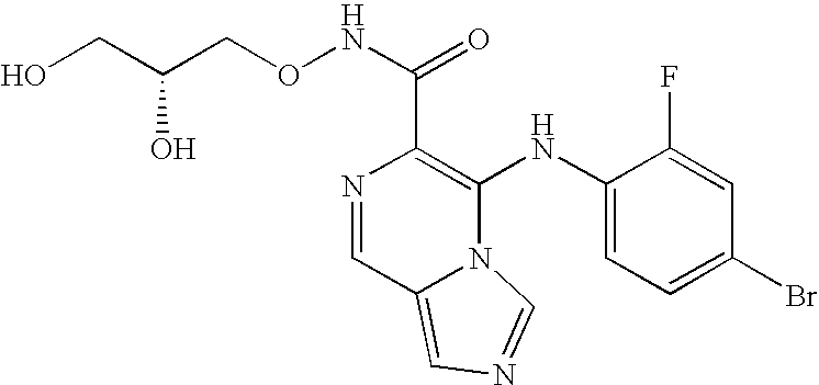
N1=CC2=CN=CN2C(NC2=CC=C(Br)C=C2F)=C1C(NOCC(CO)O)=O
